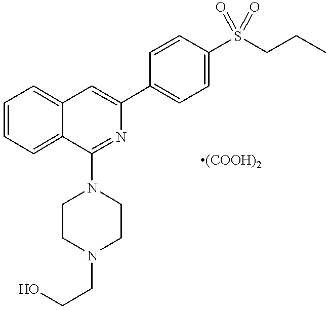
C12=CC=CC=C1C(N1CCN(CCO)CC1)=NC(C1=CC=C(S(CCC)(=O)=O)C=C1)=C2
